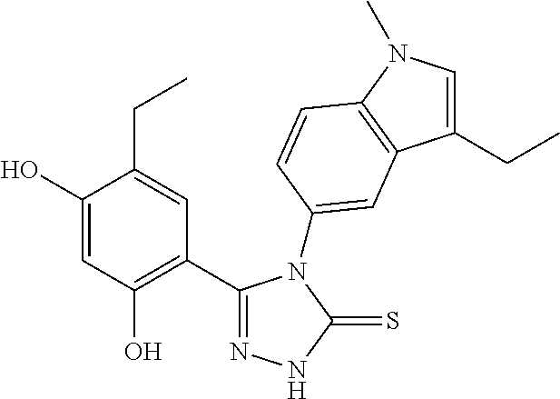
C1(C2=NNC(=S)N2C2=CC3=C(N(C)C=C3CC)C=C2)=C(O)C=C(O)C(CC)=C1
